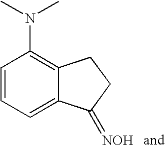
C1=CC=C2C(=C1N(C)C)CCC2=[NOH]
